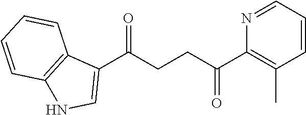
C1(C(CCC(C2=C(C)C=CC=N2)=O)=O)=CNC2=C1C=CC=C2
